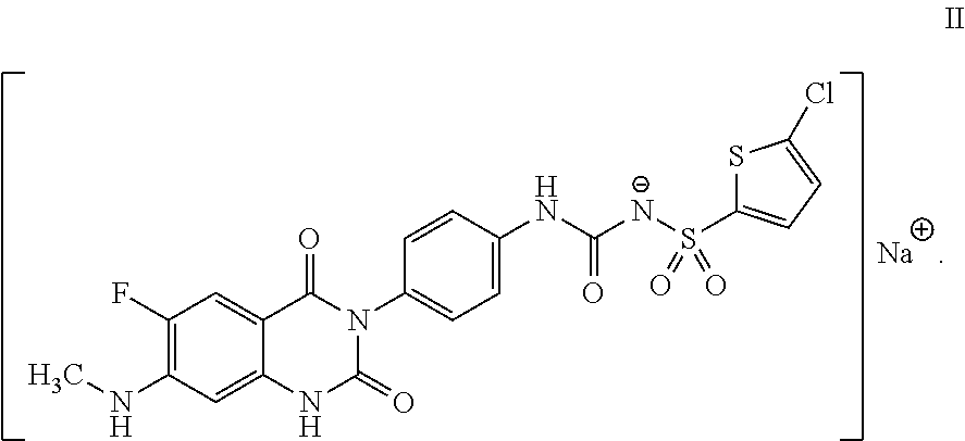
C1(F)=C(NC)C=C2C(=C1)C(=O)N(C1=CC=C(NC([N-]S(C3=CC=C(Cl)S3)(=O)=O)=O)C=C1)C(=O)N2.[Na   ]
